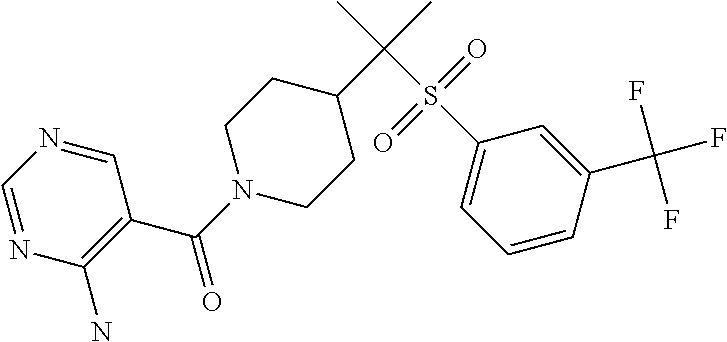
N1(C(C2=C(N)N=CN=C2)=O)CCC(C(C)(S(C2=CC=CC(C(F)(F)F)=C2)(=O)=O)C)CC1
